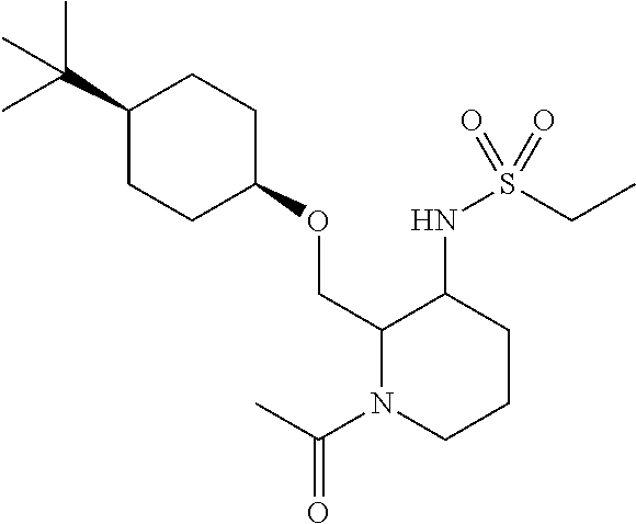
C1(C(C)(C)C)CCC(OCC2N(C(C)=O)CCCC2NS(CC)(=O)=O)CC1
